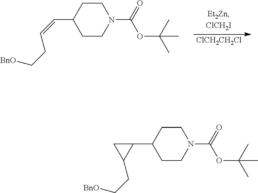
[ClCH2CH2Cl].C1CC(C=CCC[BnO])CCN1C(=O)OC(C)(C)C.C1CC(C2CC2CC[BnO])CCN1C(=O)OC(C)(C)C
